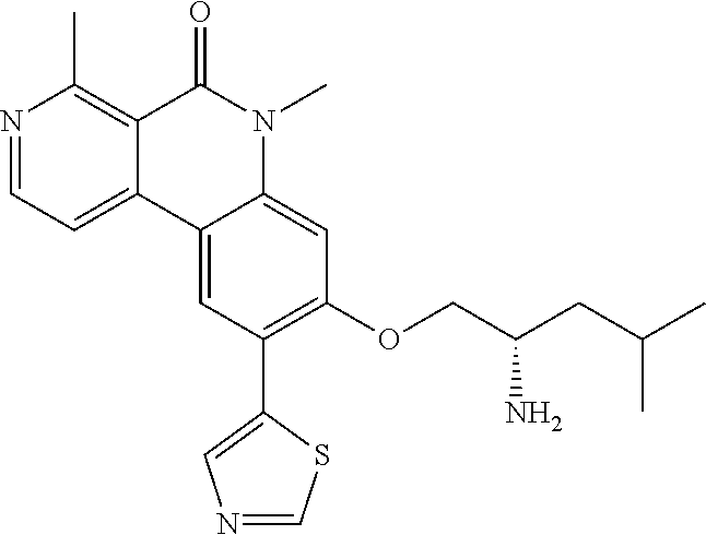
N1=CC=C2C(=C1C)C(=O)N(C)C1=CC(OCC(CC(C)C)N)=C(C3=CN=CS3)C=C21
